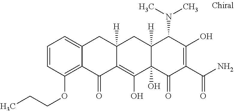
C12([H])C(O)(C(=O)C(C(N)=O)=C(O)C1N(C)C)C(O)=C1C([H])(C2)CC2=CC=CC(OCCC)=C2C1=O
